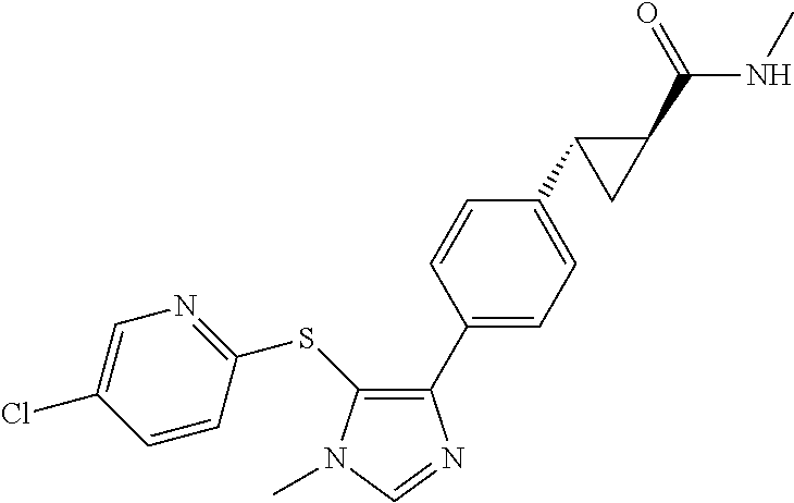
C1(SC2=NC=C(Cl)C=C2)=C(C2=CC=C(C3CC3C(=O)NC)C=C2)N=CN1C
